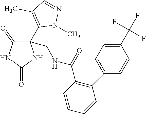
C1(CNC(C2=C(C3=CC=C(C(F)(F)F)C=C3)C=CC=C2)=O)(C2=C(C)C=NN2C)C(=O)NC(=O)N1
